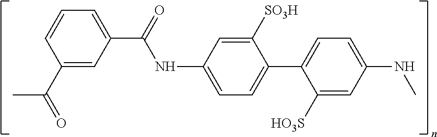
CC(=O)C1=CC(C(NC2=CC=C(C3=CC=C(NC)C=C3[HO3S])C([SO3H])=C2)=O)=CC=C1
